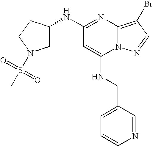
N(C1=NC2=C(Br)C=NN2C(NCC2=CC=CN=C2)=C1)C1CN(S(C)(=O)=O)CC1
